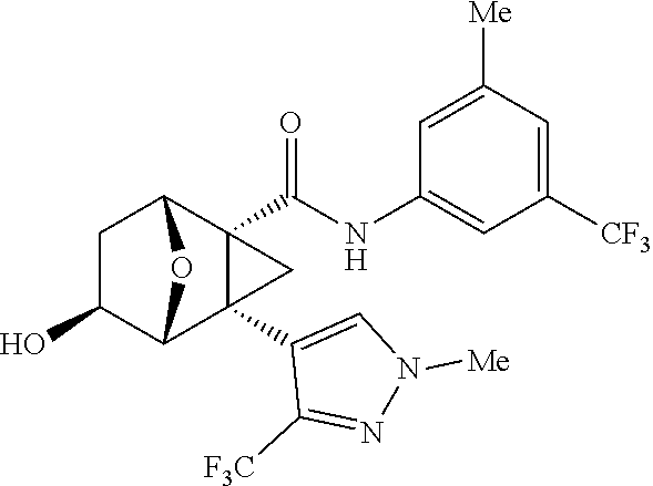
C1C(O)C2C3(C4=CN([Me])N=C4[F3C])C(C(NC4=CC([CF3])=CC([Me])=C4)=O)(C1O2)C3
